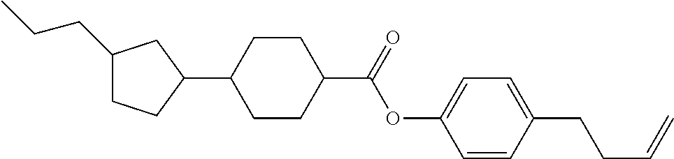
C1(CCC)CCC(C2CCC(C(OC3=CC=C(CCC=C)C=C3)=O)CC2)C1
